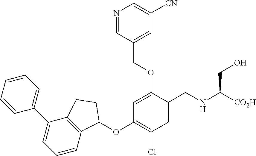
C1=CC=CC=C1C1=CC=CC2=C1CCC2OC1=C(Cl)C=C(CNC([CO2H])CO)C(OCC2=CC([CN])=CN=C2)=C1
